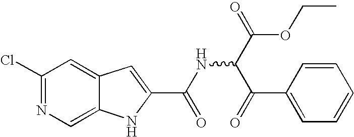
C1(Cl)=NC=C2C(=C1)C=C(C(NC(C(OCC)=O)C(=O)C1=CC=CC=C1)=O)N2
